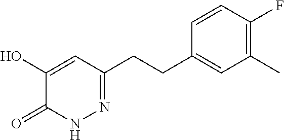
C1(CCC2=NNC(=O)C(O)=C2)=CC(C)=C(F)C=C1
